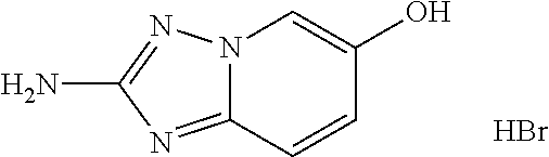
N12C(=NC(N)=N1)C=CC(O)=C2.Br
